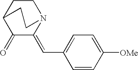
C1(=O)C(=CC2=CC=C([OMe])C=C2)N2CCC1CC2
